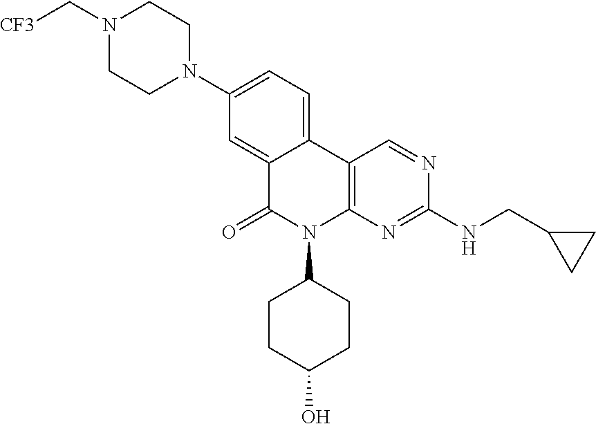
C12=CC(N3CCN(C[CF3])CC3)=CC=C1C1=C(N(C3CCC(O)CC3)C2=O)N=C(NCC2CC2)N=C1
